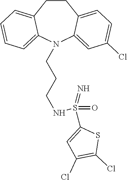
C1CC2=CC=C(Cl)C=C2N(CCCNS(C2=CC(Cl)=C(Cl)S2)(=O)=N)C2=CC=CC=C12
